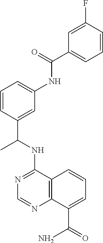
N(C1=NC=NC2=C1C=CC=C2C(=O)N)C(C1=CC(NC(=O)C2=CC=CC(F)=C2)=CC=C1)C
